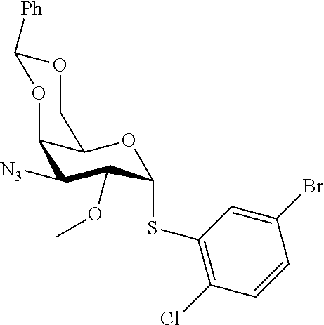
C1([N3])C(OC)C(SC2=C(Cl)C=CC(Br)=C2)OC2C1OC([Ph])OC2
